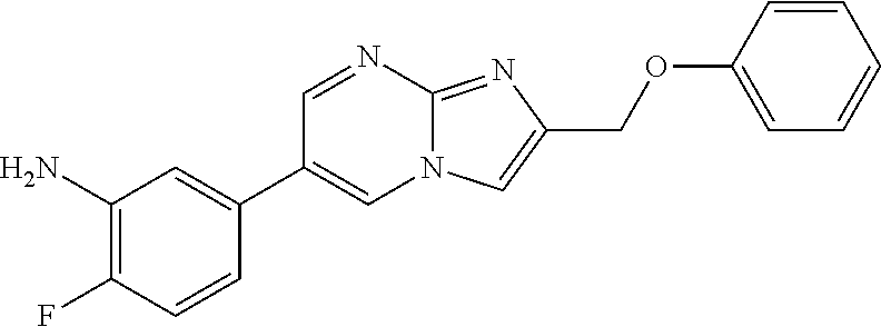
C12=NC(COC3=CC=CC=C3)=CN1C=C(C1=CC(N)=C(F)C=C1)C=N2
